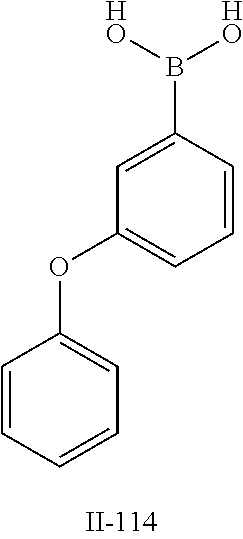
C1=CC=CC=C1OC1=CC=CC(B([HO])[HO])=C1
